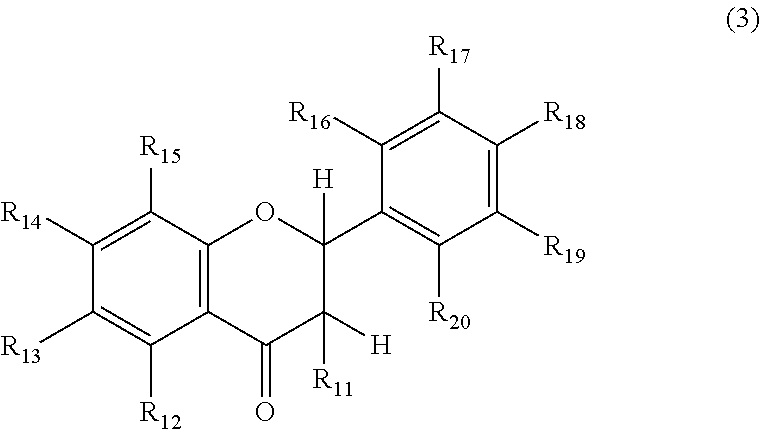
C12=C(C([R15])=C([R14])C([R13])=C1[R12])OC(C1=C([R20])C([R19])=C([R18])C([R17])=C1[R16])([H])C([H])([R11])C2=O
